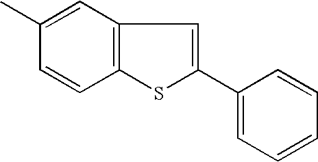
C12=C(SC(C3=CC=CC=C3)=C1)C=CC(C)=C2
